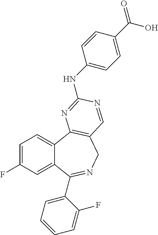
C1=C(F)C=C2C(=C1)C1=C(CN=C2C2=CC=CC=C2F)C=NC(NC2=CC=C(C(O)=O)C=C2)=N1
